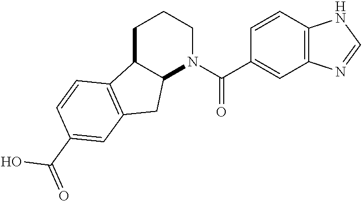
C12C(CCCN1C(C1=CC3=C(C=C1)NC=N3)=O)C1=C(C2)C=C(C(=O)O)C=C1
